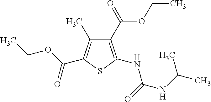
C1(C(=O)OCC)=C(NC(NC(C)C)=O)SC(C(OCC)=O)=C1C
